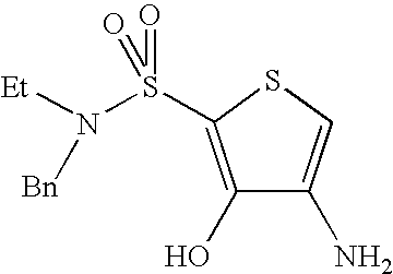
C1(O)=C(S(N([Et])[Bn])(=O)=O)SC=C1N
